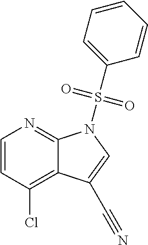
C1=CC(Cl)=C2C(=N1)N(S(C1=CC=CC=C1)(=O)=O)C=C2C#N
